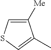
C1([Me])=CSC=C1C
